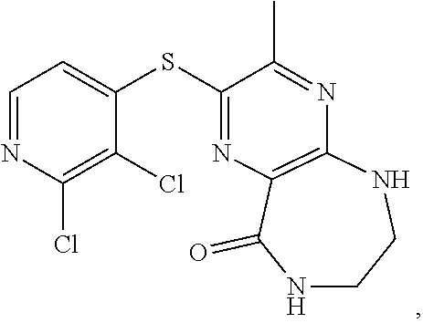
N1=C(C)C(SC2=CC=NC(Cl)=C2Cl)=NC2=C1NCCNC2=O
